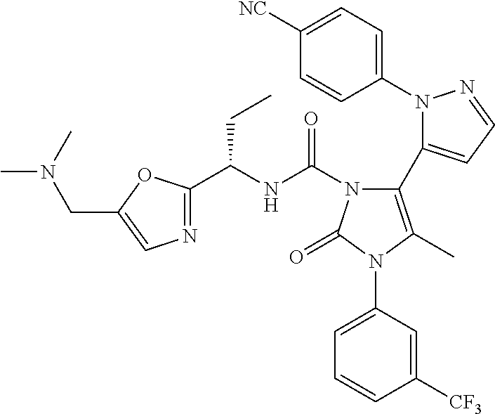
C1(N2N=CC=C2C2=C(C)N(C3=CC=CC([CF3])=C3)C(=O)N2C(NC(CC)C2=NC=C(CN(C)C)O2)=O)=CC=C([NC])C=C1
